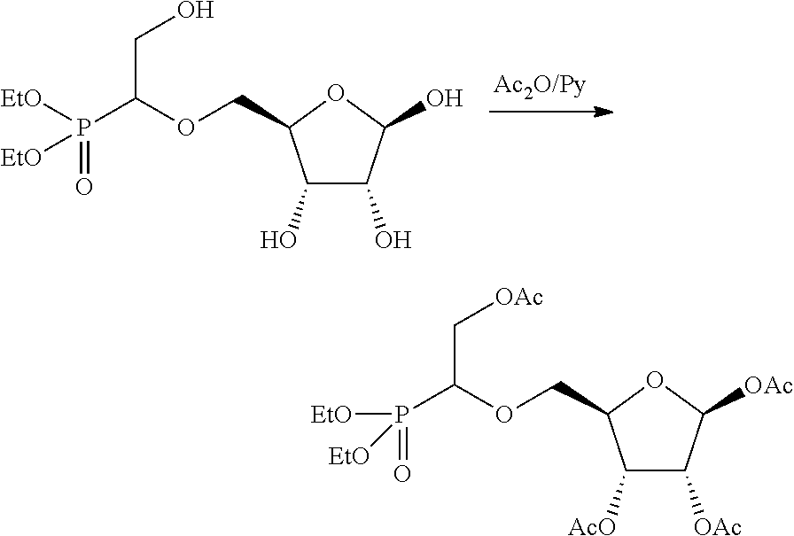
OC1C(O)C(O)C(COC(P([EtO])(=O)[EtO])CO)O1.[OAc]C1C([OAc])C([AcO])C(COC(P([EtO])(=O)[EtO])C[OAc])O1
